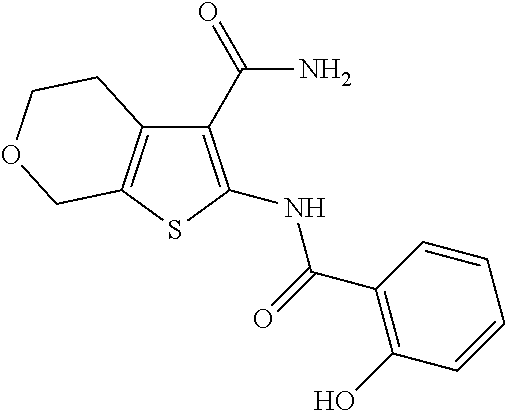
C1(C(=O)N)=C(NC(C2=C(O)C=CC=C2)=O)SC2=C1CCOC2
